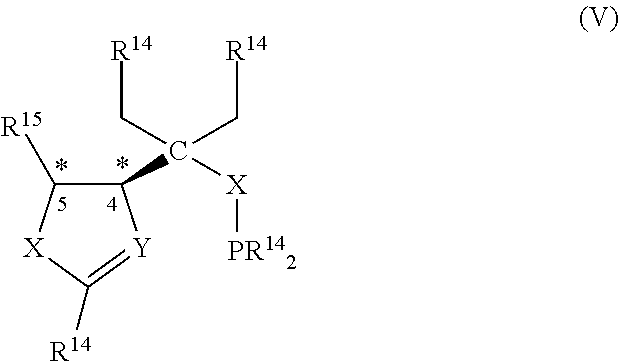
C1(C([X][PR142])(C[R14])C[R14])C([R15])[X]C([R14])=[Y]1
